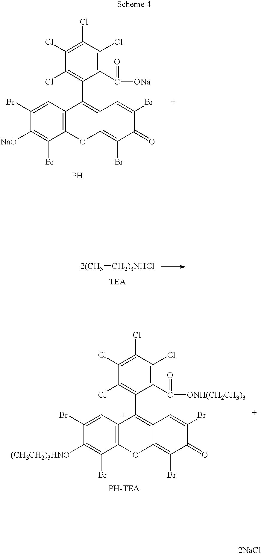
[2(CH3][CH2)3NHCl].C1=C(Br)C([NaO])=C(Br)C2=C1C(C1=C(Cl)C(Cl)=C(Cl)C(Cl)=C1C(=O)[ONa])=C1C(=C(Br)C(=O)C(Br)=C1)O2.P.C1=C(Br)C([(CH3CH2)3HNO])=C(Br)C2=C1C(C1=C(Cl)C(Cl)=C(Cl)C(Cl)=C1C(=O)[ONH(CH2CH3)3])=C1C(=C(Br)C(=O)C(Br)=C1)O2.[2NaCl]
